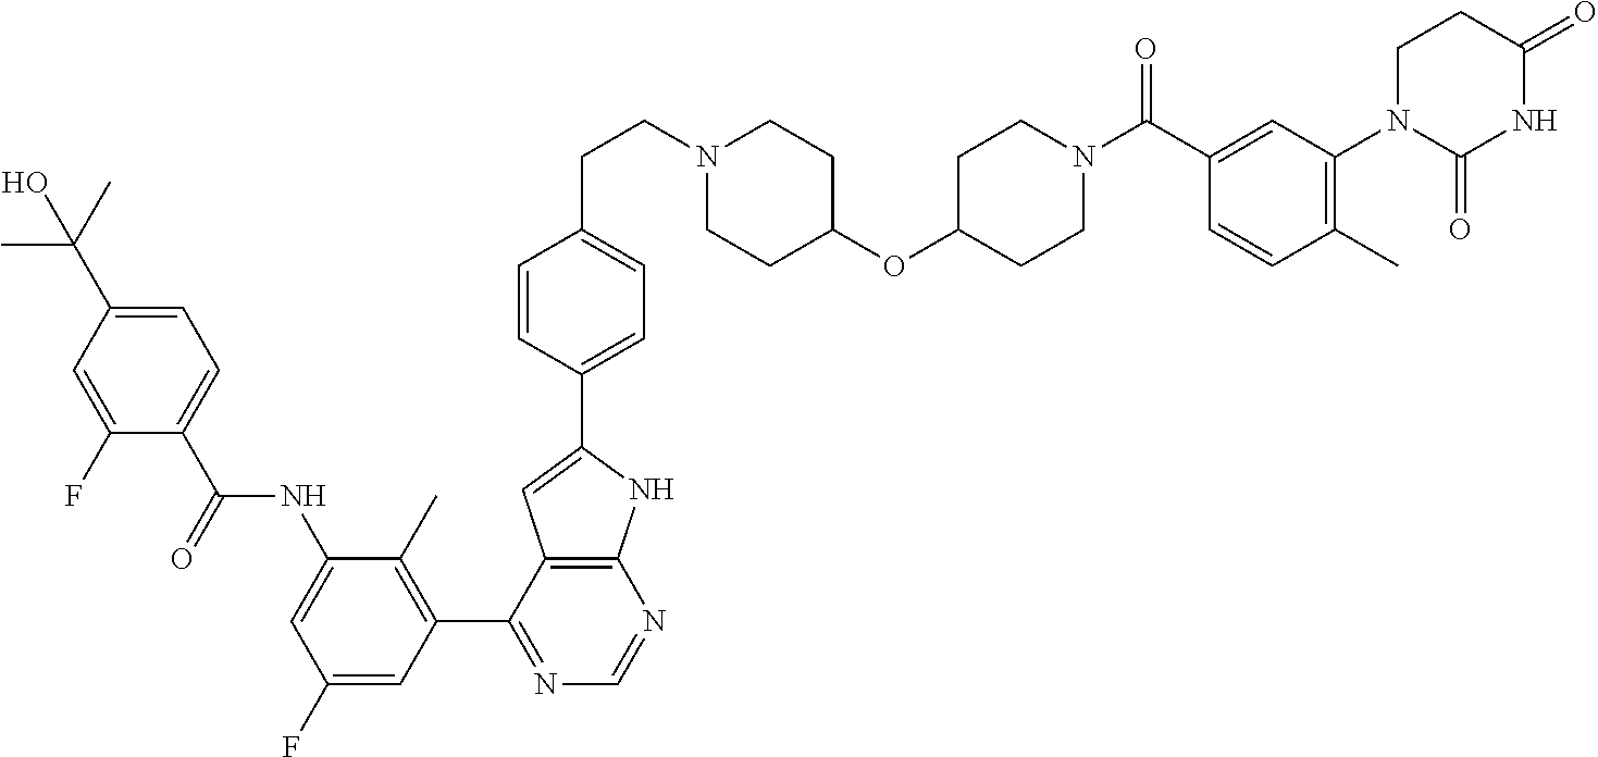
C1=C(C(C)(C)O)C=C(F)C(C(NC2=CC(F)=CC(C3=NC=NC4=C3C=C(C3=CC=C(CCN5CCC(OC6CCN(C(C7=CC(N8C(=O)NC(=O)CC8)=C(C)C=C7)=O)CC6)CC5)C=C3)N4)=C2C)=O)=C1
